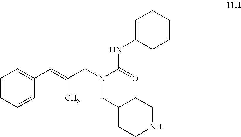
C1=CC=CC(C=C(CN(C(=O)NC2=CCC=CC2)CC2CCNCC2)C)=C1
